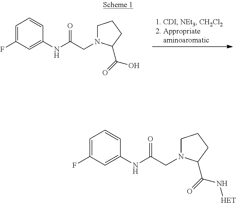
C1=C(F)C=C(NC(CN2CCCC2C(=O)O)=O)C=C1.C1=C(F)C=C(NC(CN2CCCC2C(=O)N[HET])=O)C=C1
